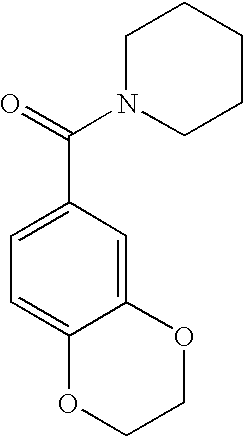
C1=C(C(=O)N2CCCCC2)C=C2C(=C1)OCCO2
